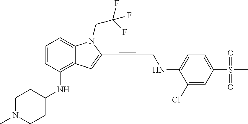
C1=CC(NC2CCN(C)CC2)=C2C(=C1)N(CC(F)(F)F)C(C#CCNC1=CC=C(S(C)(=O)=O)C=C1Cl)=C2
